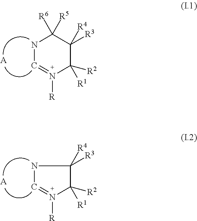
N1C=N([R])C([R1])([R2])C([R4])([R3])C1([R6])[R5].[A].N1C=N([R])C([R1])([R2])C1([R4])[R3].[A]
